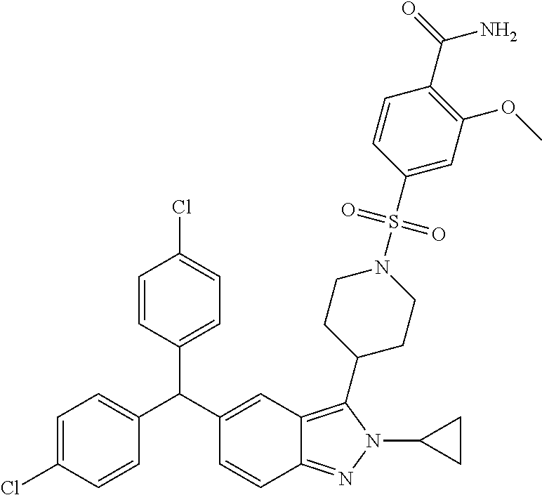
C1=C(Cl)C=CC(C(C2=CC3=C(C4CCN(S(C5=CC(OC)=C(C(N)=O)C=C5)(=O)=O)CC4)N(C4CC4)N=C3C=C2)C2=CC=C(Cl)C=C2)=C1
